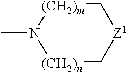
[(CH2)n]1C[Z1]C[(CH2)m]N1C
